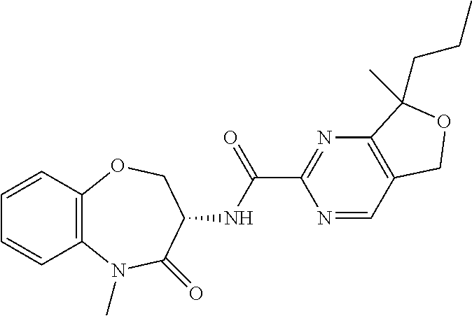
C12=C(N(C)C(=O)C(NC(C3=NC4=C(C=N3)COC4(C)CCC)=O)CO1)C=CC=C2
